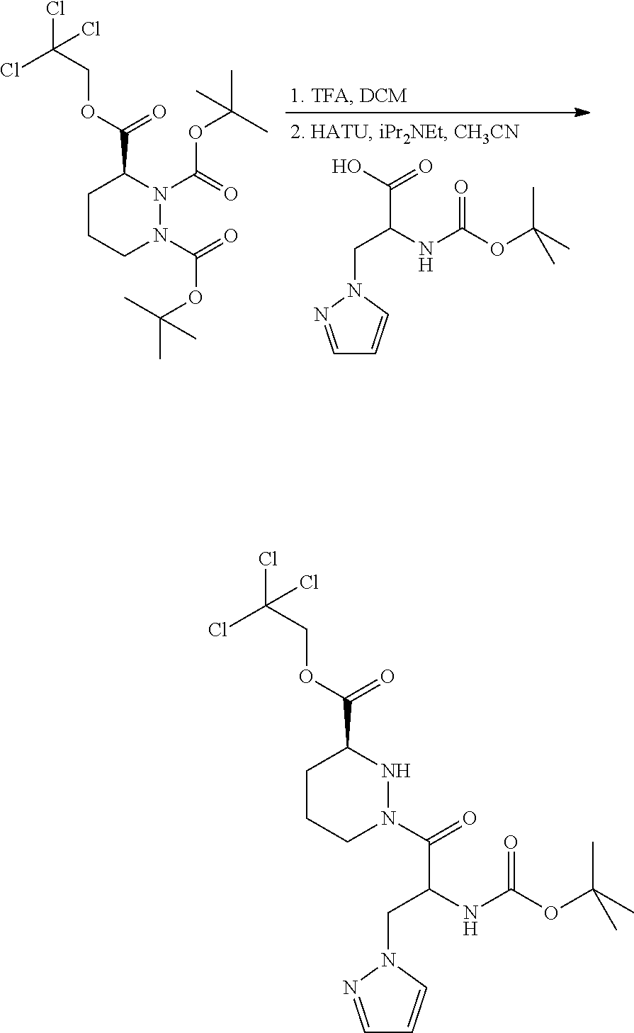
OC(=O)C(CN1N=CC=C1)NC(OC(C)(C)C)=O.C1CCN(C(=O)OC(C)(C)C)N(C(OC(C)(C)C)=O)C1C(OCC(Cl)(Cl)Cl)=O.C1CCN(C(=O)C(CN2N=CC=C2)NC(OC(C)(C)C)=O)NC1C(OCC(Cl)(Cl)Cl)=O
